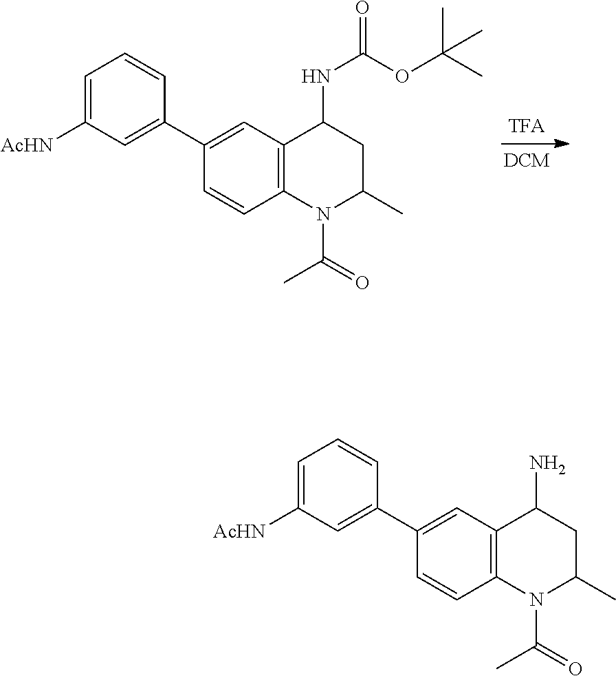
C12=C(N(C(=O)C)C(C)CC1N)C=CC(C1=CC([AcHN])=CC=C1)=C2.C12=C(N(C(=O)C)C(C)CC1NC(=O)OC(C)(C)C)C=CC(C1=CC([AcHN])=CC=C1)=C2
